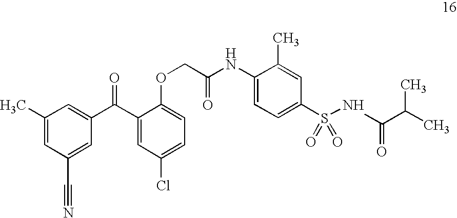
C1(C)=CC(C#N)=CC(C(C2=CC(Cl)=CC=C2OCC(NC2=CC=C(S(NC(=O)C(C)C)(=O)=O)C=C2C)=O)=O)=C1
